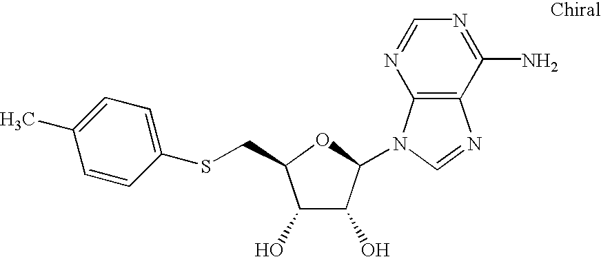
C1(O)C(O)C(N2C3=C(N=C2)C(N)=NC=N3)OC1CSC1=CC=C(C)C=C1
